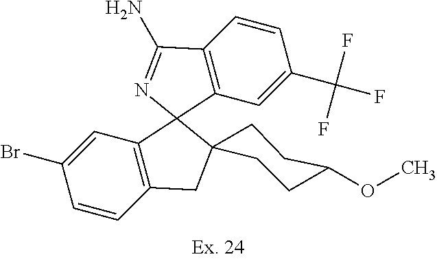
C1=C(Br)C=CC2=C1C1(C3=C(C=CC(C(F)(F)F)=C3)C(N)=N1)C1(C2)CCC(OC)CC1
